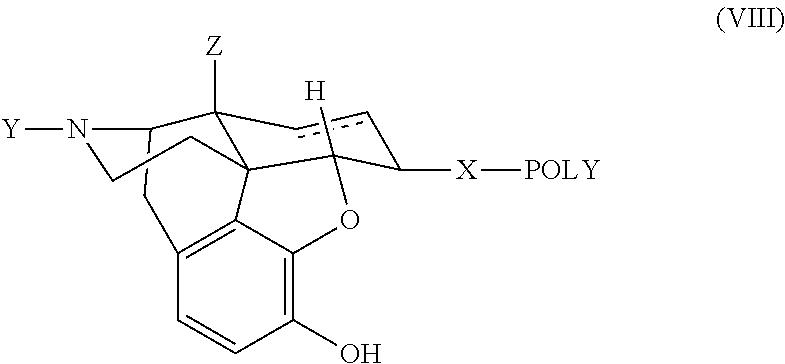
C1C2C3([Z])C4(C5=C1C=CC(O)=C5OC4([H])C([X][POLY])cc3)CCN2[Y]
